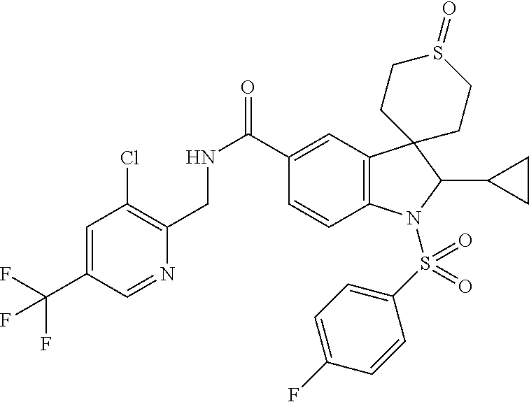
C12=C(C=C(C(NCC3=C(Cl)C=C(C(F)(F)F)C=N3)=O)C=C1)C1(C(C3CC3)N2S(C2=CC=C(F)C=C2)(=O)=O)CCS(=O)CC1
